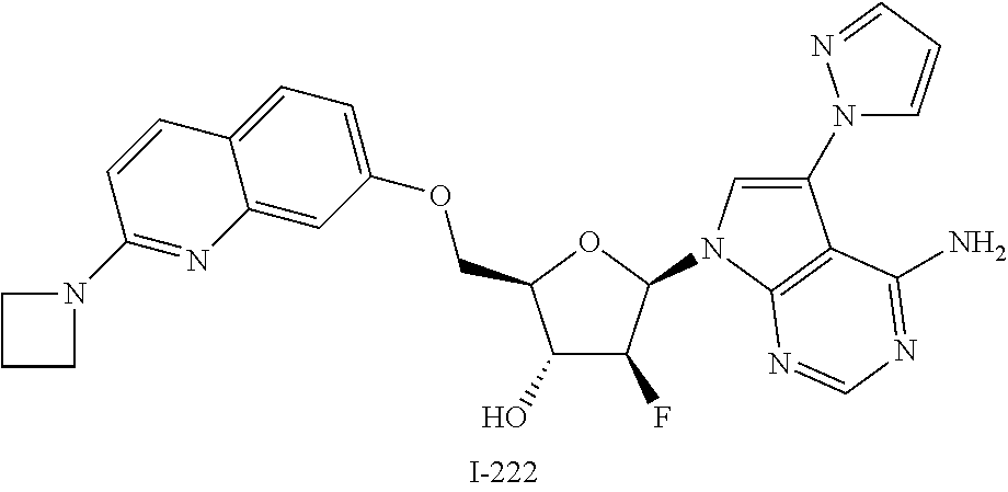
C1(O)C(F)C(N2C=C(N3C=CC=N3)C3=C2N=CN=C3N)OC1COC1=CC=C2C(=C1)N=C(N1CCC1)C=C2
